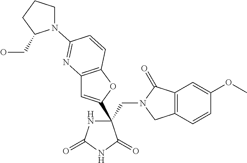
C12=C(OC(C3(CN4CC5=C(C4=O)C=C(OC)C=C5)NC(=O)NC3=O)=C1)C=CC(N1CCCC1CO)=N2
